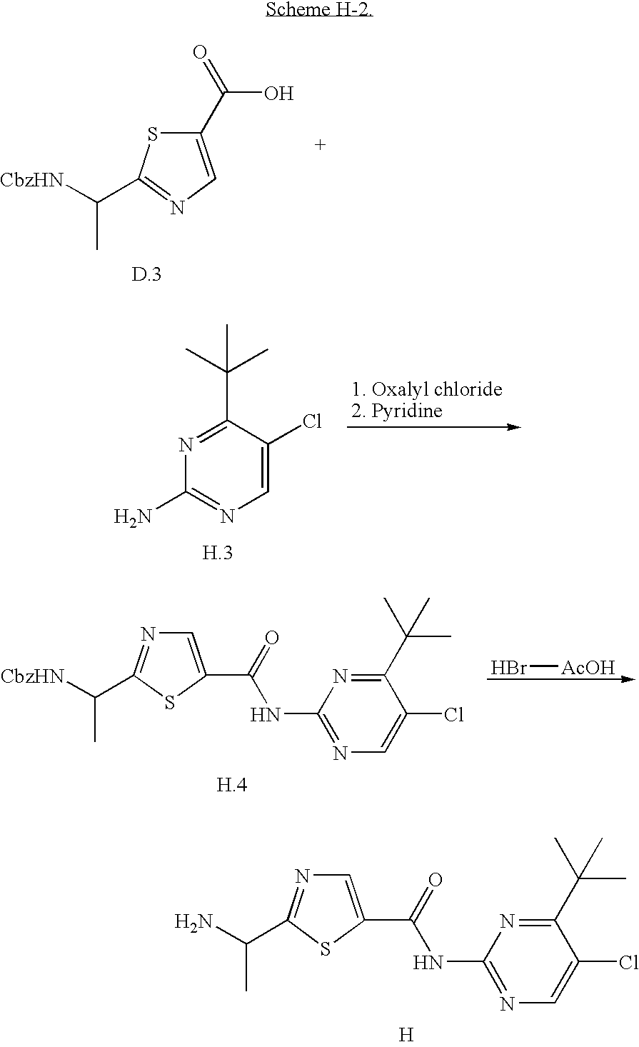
C1(C(=O)O)=CN=C(C([CbzHN])C)S1.C1=C(C(=O)NC2=NC=C(Cl)C(C(C)(C)C)=N2)SC(C(N)C)=N1.[H].C1=C(Cl)C(C(C)(C)C)=NC(N)=N1.Br[AcOH].C1=C(C(=O)NC2=NC=C(Cl)C(C(C)(C)C)=N2)SC(C([CbzHN])C)=N1
